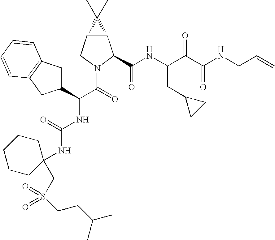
C12C(CN(C(C(NC(=O)NC3(CS(=O)(=O)CCC(C)C)CCCCC3)C3CC4=C(C3)C=CC=C4)=O)C1C(NC(C(C(NCC=C)=O)=O)CC1CC1)=O)C2(C)C
